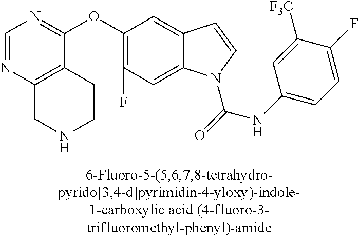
C1=NC2=C(C(OC3=C(F)C=C4C(=C3)C=CN4C(=O)NC3=CC=C(F)C([F3C])=C3)=N1)CCNC2
